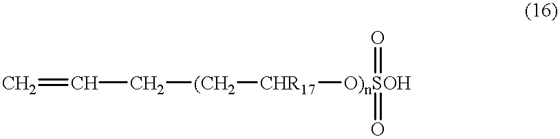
C=CC[(CH2][CHR17][O)nSOH](=O)=O
